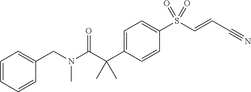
C(N(C(C(C1=CC=C(S(C=CC#N)(=O)=O)C=C1)(C)C)=O)C)C1=CC=CC=C1
